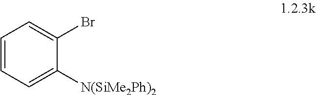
C1=CC=C([N(SiMe2Ph)2])C(Br)=C1
